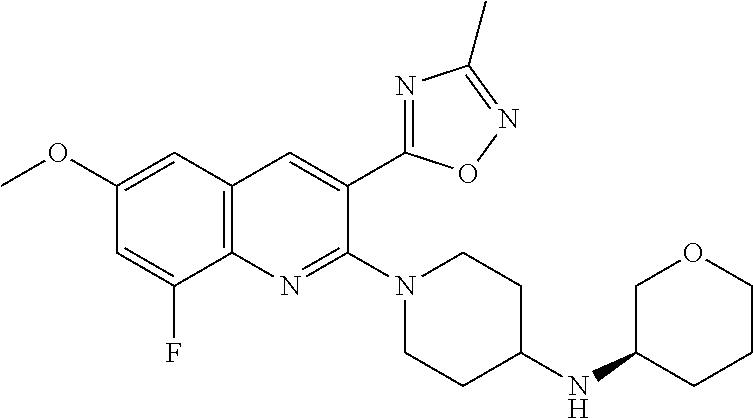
C1(OC)=CC2=C(C(F)=C1)N=C(N1CCC(NC3COCCC3)CC1)C(C1=NC(C)=NO1)=C2
